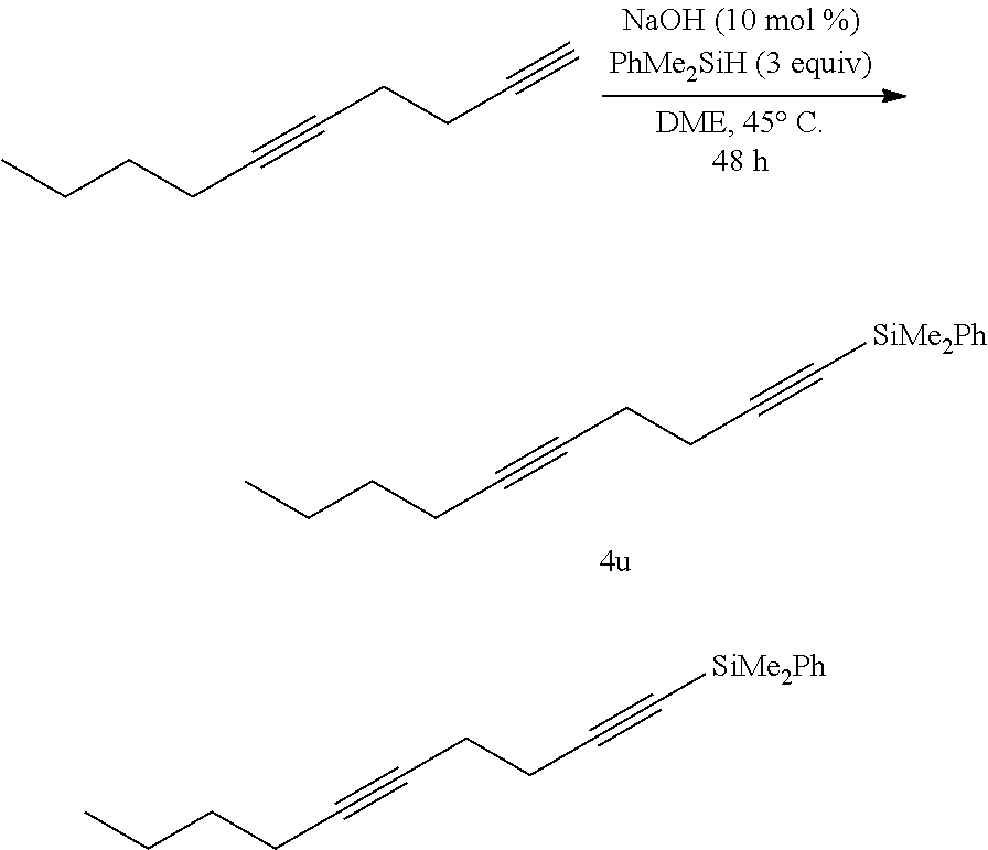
CCCCC#CCCC#C.CCCCC#CCCC#C[SiMe2Ph].CCCCC#CCCC#C[SiMe2Ph]
